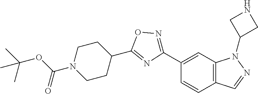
C1(N2C3=C(C=CC(C4=NOC(C5CCN(C(OC(C)(C)C)=O)CC5)=N4)=C3)C=N2)CNC1
